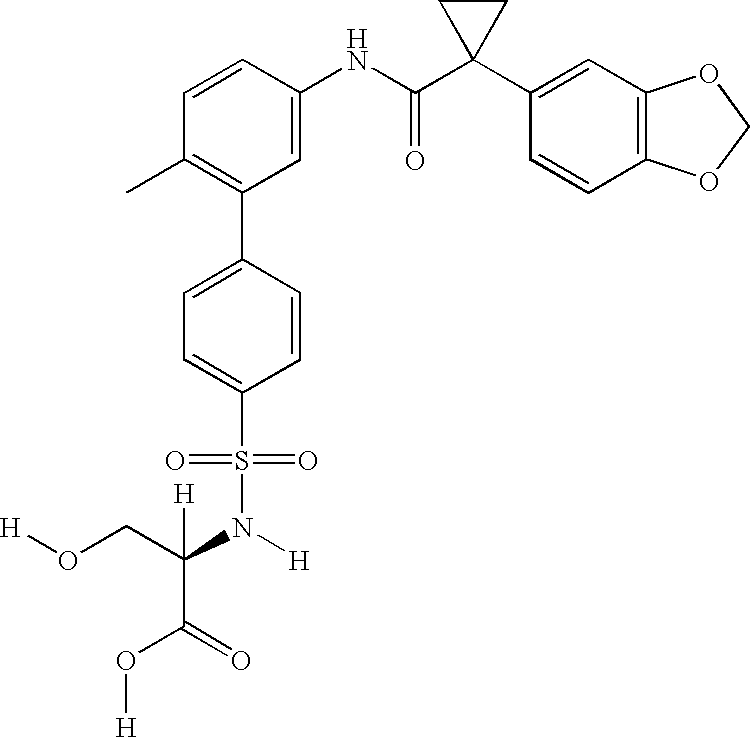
C1(NC(C2(C3=CC4=C(C=C3)OCO4)CC2)=O)=CC(C2=CC=C(S(N(C(C(=O)O[H])(CO[H])[H])[H])(=O)=O)C=C2)=C(C)C=C1
